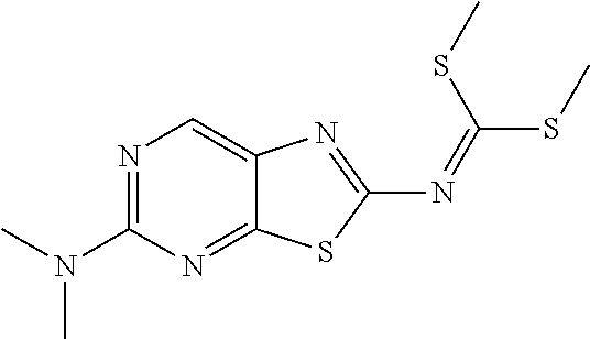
N1=C(N(C)C)N=C2C(=C1)N=C(N=C(SC)SC)S2
